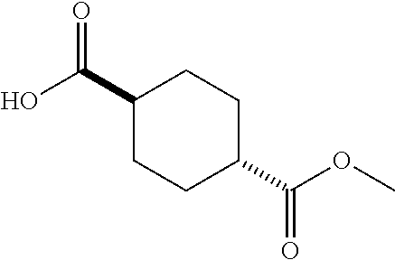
C1(C(=O)O)CCC(C(=O)OC)CC1
